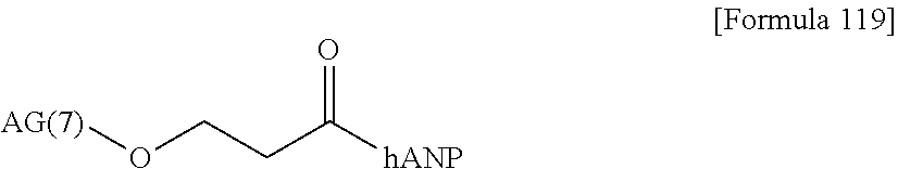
C(C([hANP])=O)CO[AG(7)]
